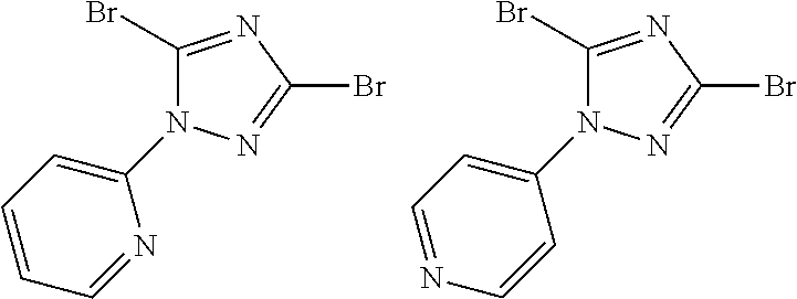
C1(Br)=NC(Br)=NN1C1=CC=CC=N1.C1(Br)=NC(Br)=NN1C1=CC=NC=C1
